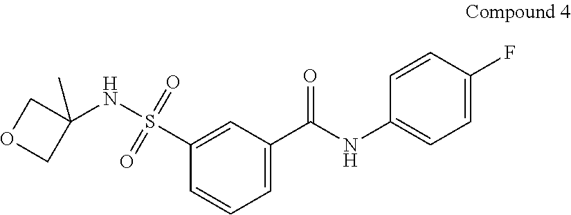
N(S(=O)(=O)C1=CC(C(NC2=CC=C(F)C=C2)=O)=CC=C1)C1(C)COC1
